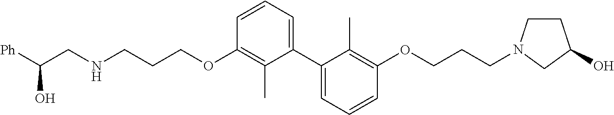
C1=CC=C(C2=CC=CC(OCCCN3CCC(O)C3)=C2C)C(C)=C1OCCCNCC(O)[Ph]
